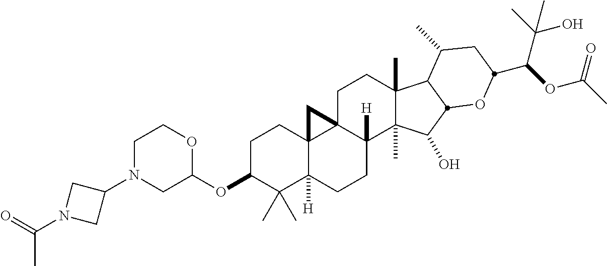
C1C(OC2OCCN(C3CN(C(=O)C)C3)C2)C(C)(C)C2([H])C3(C1)C1(C([H])(CC2)C2(C)C(C)(CC1)C1C(C)CC(C(C(C)(O)C)OC(C)=O)OC1C2O)C3
